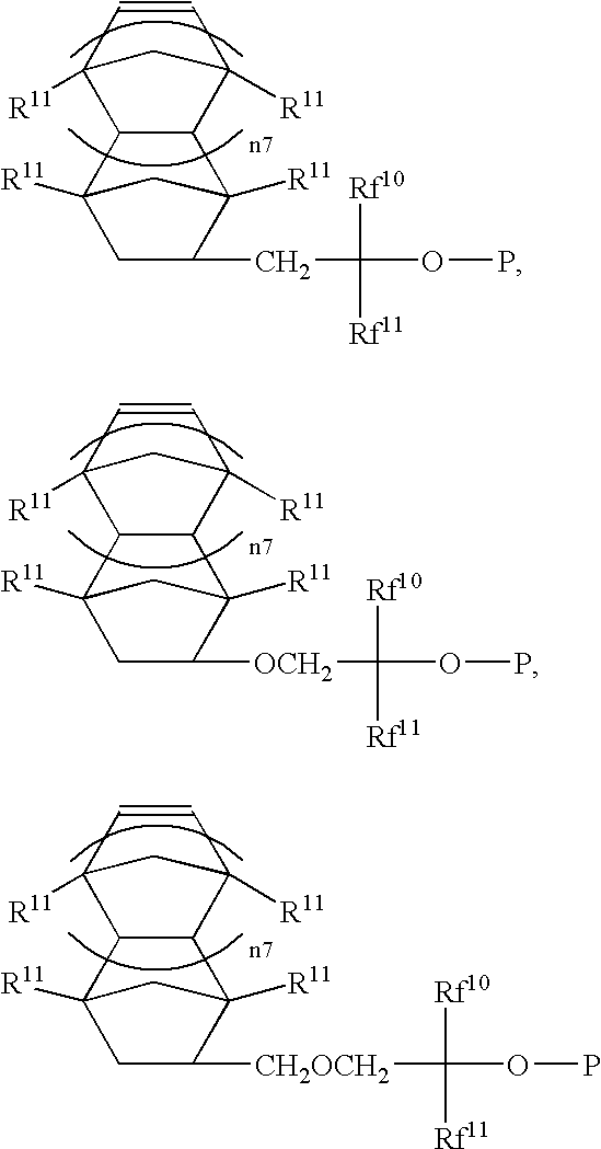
C12C(C3([R11])C=CC1([R11])C3)C1([R11])C(CC([Rf10])([Rf11])OP)CC2([R11])C1.C12C(C3([R11])C=CC1([R11])C3)C1([R11])C([OCH2]C([Rf10])([Rf11])OP)CC2([R11])C1.C12C(C3([R11])C=CC1([R11])C3)C1([R11])C([CH2OCH2]C([Rf10])([Rf11])OP)CC2([R11])C1
